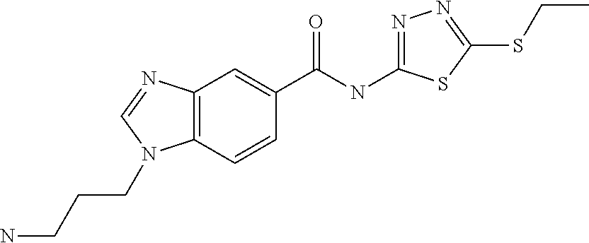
C12=C(C=CC(C(NC3=NN=C(SCC)S3)=O)=C1)N(CCCN)C=N2
